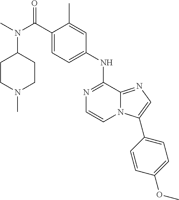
N1=C(NC2=CC=C(C(N(C)C3CCN(C)CC3)=O)C(C)=C2)C2=NC=C(C3=CC=C(OC)C=C3)N2C=C1
